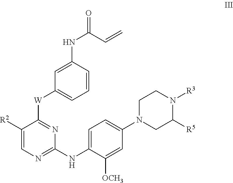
C1([R2])=CN=C(NC2=CC=C(N3CC([R5])N([R3])CC3)C=C2[OCH3])N=C1[W]C1=CC=CC(NC(C=C)=O)=C1
